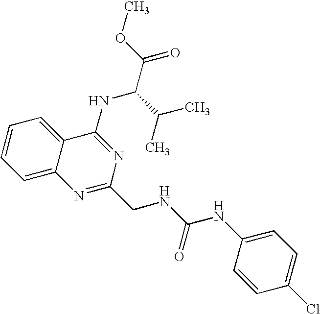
C1=CC=C2C(=C1)C(NC(C(C)C)C(=O)OC)=NC(CNC(NC1=CC=C(Cl)C=C1)=O)=N2
